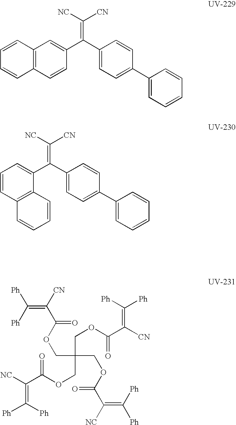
C12=C(C=CC(C(C3=CC=C(C4=CC=CC=C4)C=C3)=C([NC])[CN])=C1)C=CC=C2.C1=CC2=C(C(C(C3=CC=C(C4=CC=CC=C4)C=C3)=C([NC])[CN])=C1)C=CC=C2.[Ph]C(=C([CN])C(OCC(COC(C([CN])=C([Ph])[Ph])=O)(COC(C(=C([Ph])[Ph])[NC])=O)COC(C([NC])=C([Ph])[Ph])=O)=O)[Ph]
